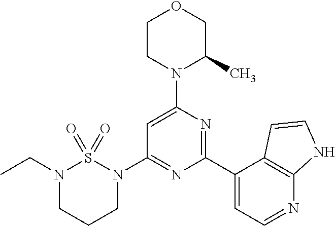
C1=C(N2C(C)COCC2)N=C(C2=CC=NC3=C2C=CN3)N=C1N1S(=O)(=O)N(CC)CCC1
